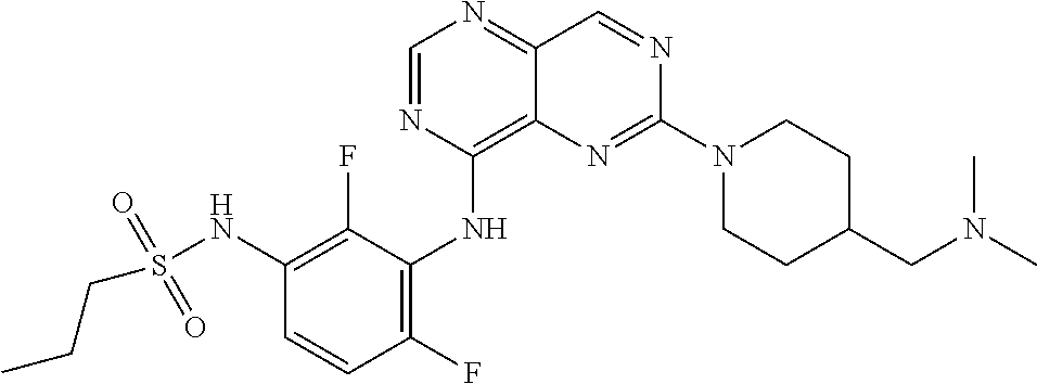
C1=NC(NC2=C(F)C=CC(NS(CCC)(=O)=O)=C2F)=C2C(=N1)C=NC(N1CCC(CN(C)C)CC1)=N2
